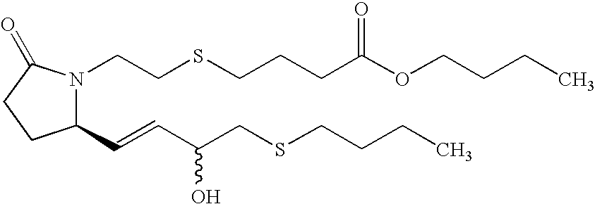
C1(C=CC(CSCCCC)O)N(CCSCCCC(OCCCC)=O)C(=O)CC1
